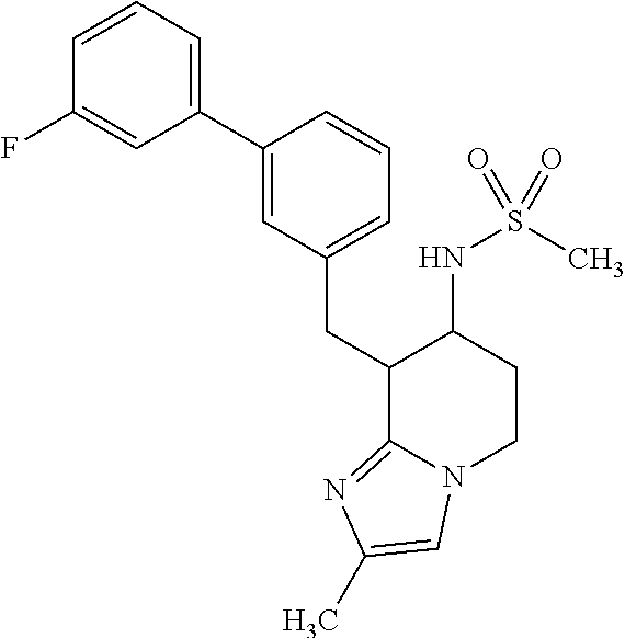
C(C1C2=NC(C)=CN2CCC1NS(C)(=O)=O)C1=CC=CC(C2=CC=CC(F)=C2)=C1
